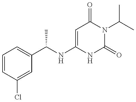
C1=CC(Cl)=CC(C(NC2=CC(=O)N(C(C)C)C(=O)N2)C)=C1
